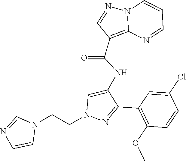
N12C(=C(C(NC3=CN(CCN4C=NC=C4)N=C3C3=C(OC)C=CC(Cl)=C3)=O)C=N1)N=CC=C2
